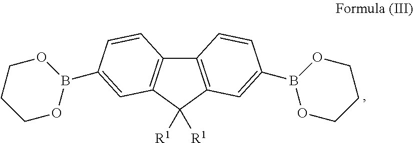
C12=C(C([R1])([R1])C3=C1C=CC(B1OCCCO1)=C3)C=C(B1OCCCO1)C=C2
